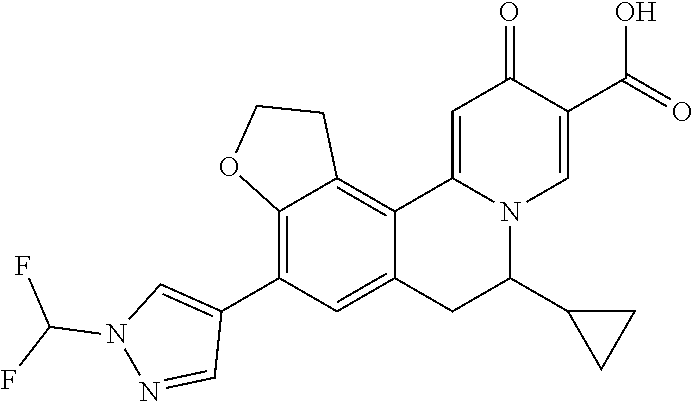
C12=C(C3=CN(C(F)F)N=C3)C=C3C(=C1CCO2)C1=CC(=O)C(C(=O)O)=CN1C(C1CC1)C3
